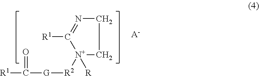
C1N=C([R1])[N+]([R])([R2][G]C([R1])=O)C1.[A-]
